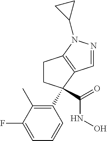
C1CC(C2=C(C)C(F)=CC=C2)(C(=O)NO)C2=C1N(C1CC1)N=C2
